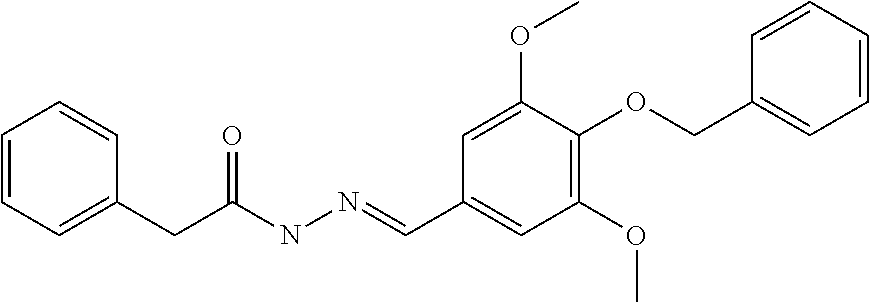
C1=CC=CC(CC(NN=CC2=CC(OC)=C(OCC3=CC=CC=C3)C(OC)=C2)=O)=C1
